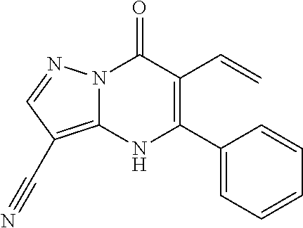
N12C(=C(C#N)C=N1)NC(C1=CC=CC=C1)=C(C=C)C2=O
